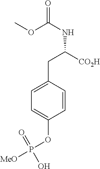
C1=CC(CC([CO2H])NC(OC)=O)=CC=C1OP([MeO])(=O)O
